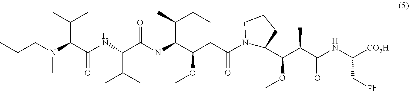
N1(C(CC(OC)C(N(C)C(C(NC(C(N(C)CCC)C(C)C)=O)C(C)C)=O)C(C)CC)=O)C(C(C(C(NC([CO2H])C[Ph])=O)C)OC)CCC1
